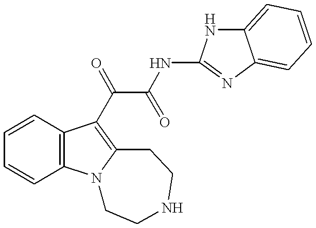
C1=CC2=C(C=C1)N1C(=C2C(C(NC2=NC3=CC=CC=C3N2)=O)=O)CCNCC1
